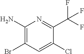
BrC1=C(N)N=C(C(F)(F)F)C(Cl)=C1
